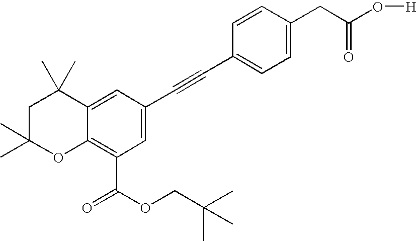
C1=C(CC(O[H])=O)C=CC(C#CC2=CC(C(OCC(C)(C)C)=O)=C3C(=C2)C(C)(C)CC(C)(C)O3)=C1
